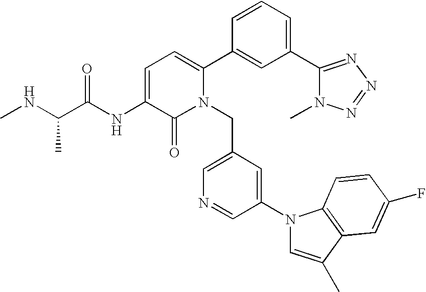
C1=C(NC(C(NC)C)=O)C(=O)N(CC2=CN=CC(N3C=C(C)C4=C3C=CC(F)=C4)=C2)C(C2=CC(C3=NN=NN3C)=CC=C2)=C1
